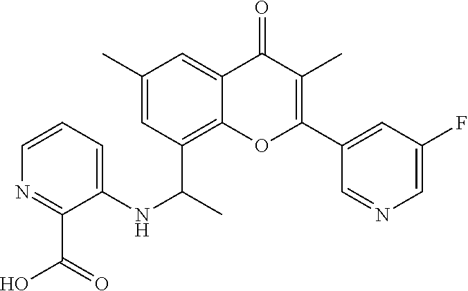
C12=C(C(C)NC3=CC=CN=C3C(O)=O)C=C(C)C=C1C(=O)C(C)=C(C1=CC(F)=CN=C1)O2
